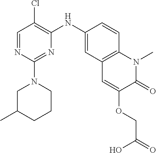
C1=NC(N2CC(C)CCC2)=NC(NC2=CC3=C(C=C2)N(C)C(=O)C(OCC(=O)O)=C3)=C1Cl
